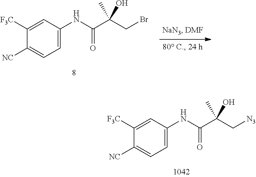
C(C(CBr)(C)O)(=O)NC1=CC=C([NC])C([F3C])=C1.C(C(C[N3])(C)O)(=O)NC1=CC=C([NC])C([F3C])=C1
